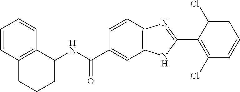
C1(NC(C2=CC3=C(C=C2)N=C(C2=C(Cl)C=CC=C2Cl)N3)=O)C2=C(CCC1)C=CC=C2
